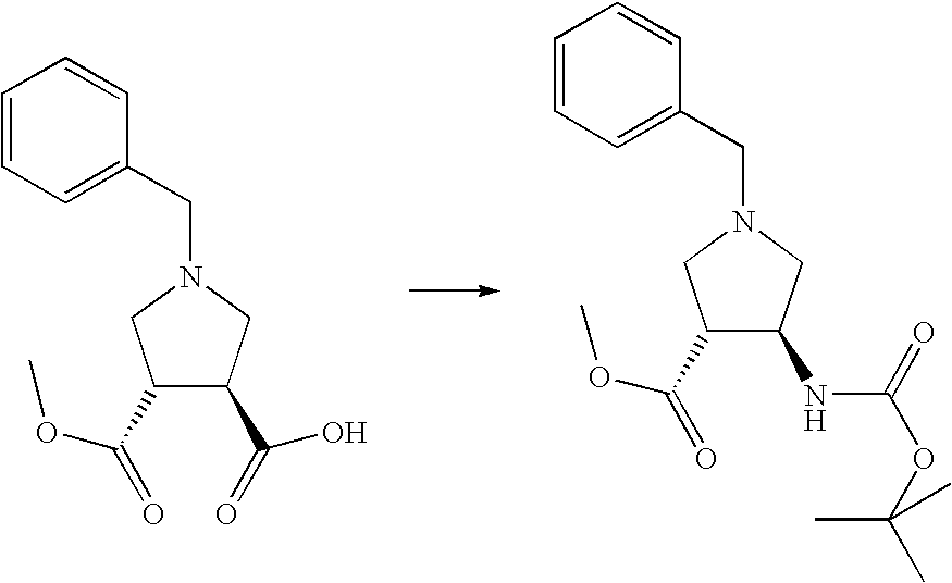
C1(NC(OC(C)(C)C)=O)C(C(=O)OC)CN(CC2=CC=CC=C2)C1.C1(C(O)=O)C(C(=O)OC)CN(CC2=CC=CC=C2)C1
